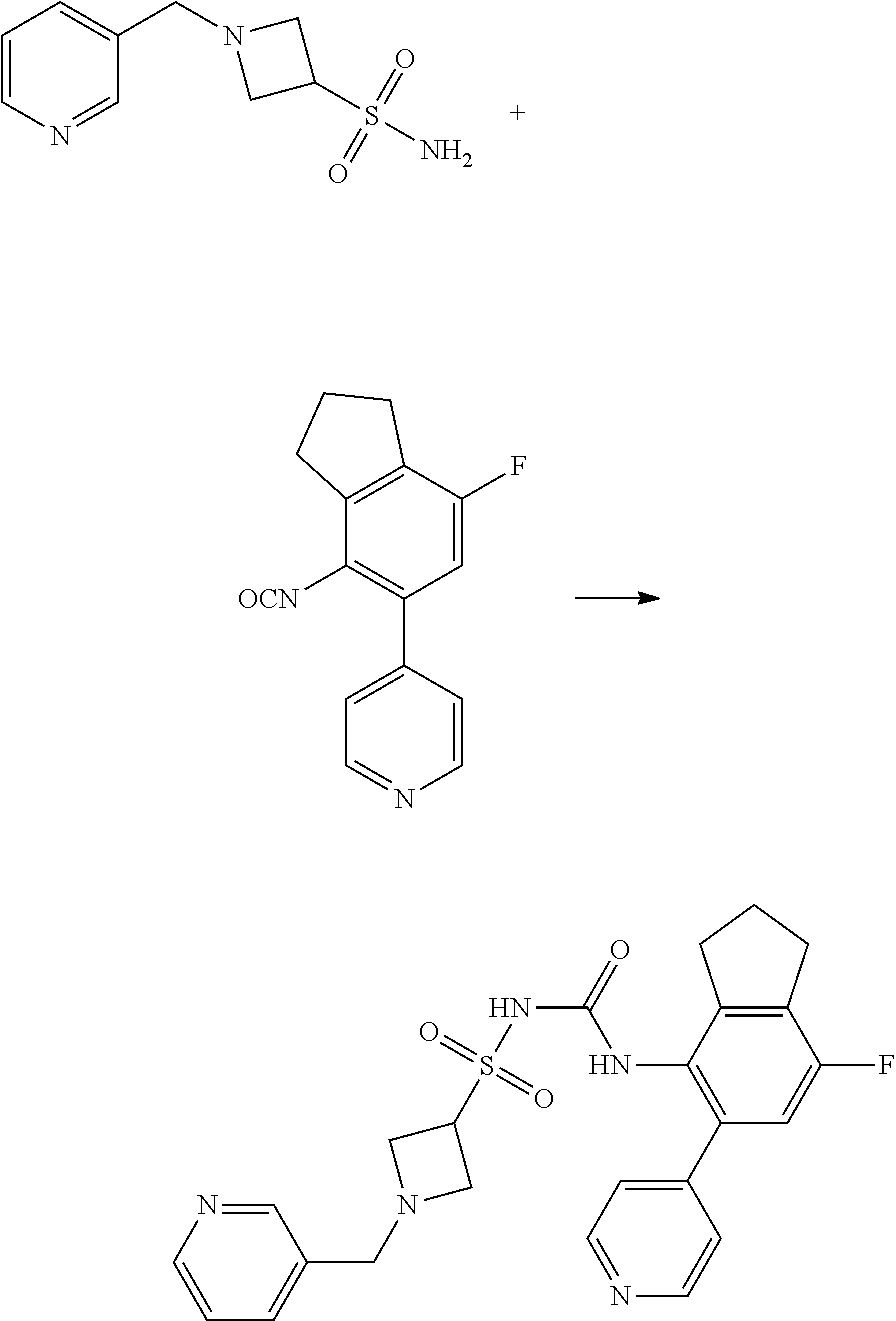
O=S(=O)(N)C1CN(CC2=CC=CN=C2)C1.C12=C(C([OCN])=C(C3=CC=NC=C3)C=C1F)CCC2.C1(CN2CC(S(NC(NC3=C(C4=CC=NC=C4)C=C(F)C4=C3CCC4)=O)(=O)=O)C2)=CC=CN=C1
